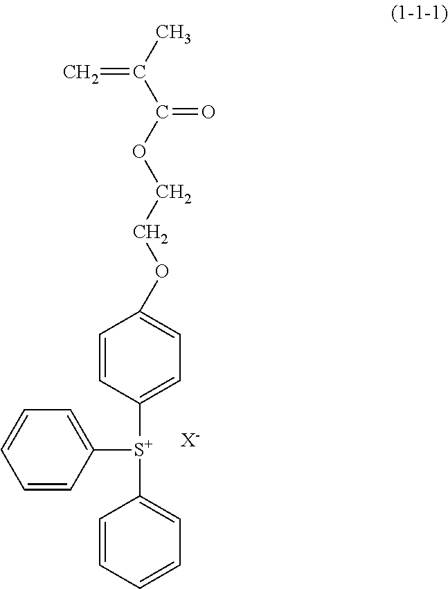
CC(C(OCCOC1=CC=C([S+](C2=CC=CC=C2)C2=CC=CC=C2)C=C1)=O)=C.[X-]
